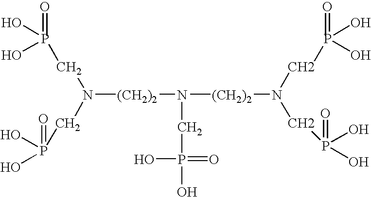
OP(O)(=O)CN(CP(O)(O)=O)[(CH2)2]N([(CH2)2]N(CP(O)(O)=O)CP(=O)(O)O)CP(O)(=O)O
